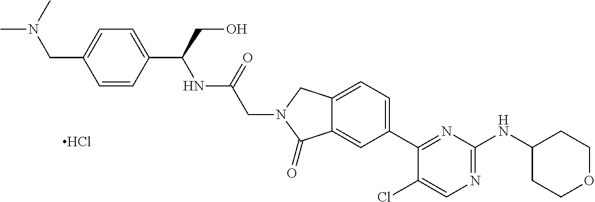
C1(Cl)=CN=C(NC2CCOCC2)N=C1C1=CC=C2C(=C1)C(=O)N(CC(=O)NC(C1=CC=C(CN(C)C)C=C1)CO)C2.Cl
